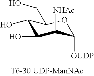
C1(O)C(O)C([NHAc])C([OUDP])OC1CO
